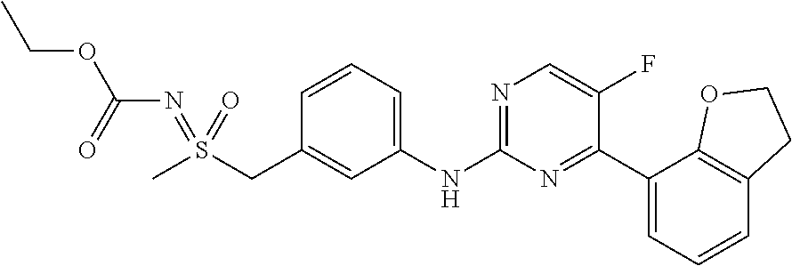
C1=CC(CS(C)(=NC(OCC)=O)=O)=CC(NC2=NC=C(F)C(C3=CC=CC4=C3OCC4)=N2)=C1
